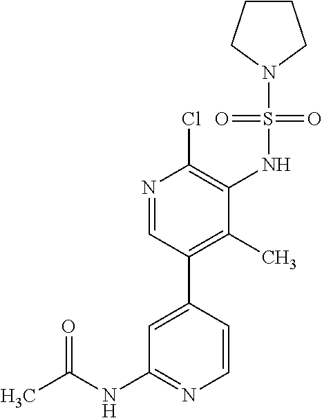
N1=CC(C2=CC(NC(C)=O)=NC=C2)=C(C)C(NS(N2CCCC2)(=O)=O)=C1Cl
